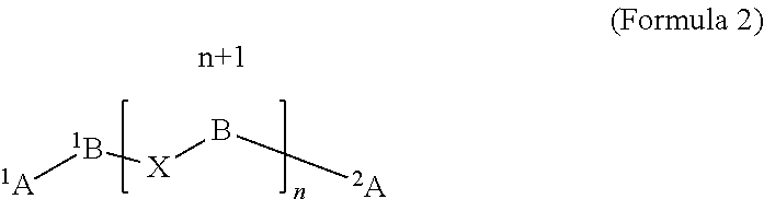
[1A][1B][X]B[2A]
